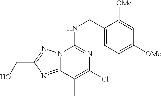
C1(CNC2=NC(Cl)=C(C)C3=NC(CO)=NN23)=CC=C([OMe])C=C1[OMe]
